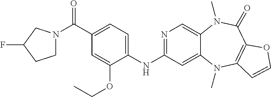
N1=C(NC2=CC=C(C(=O)N3CCC(F)C3)C=C2OCC)C=C2C(=C1)N(C)C(=O)C1=C(N2C)C=CO1
